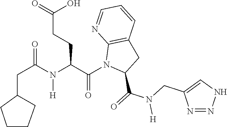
C(C1CCCC1)C(N(C(C(N1C(C(=O)N(CC2=CNN=N2)[H])CC2=C1N=CC=C2)=O)CCC(=O)O)[H])=O
